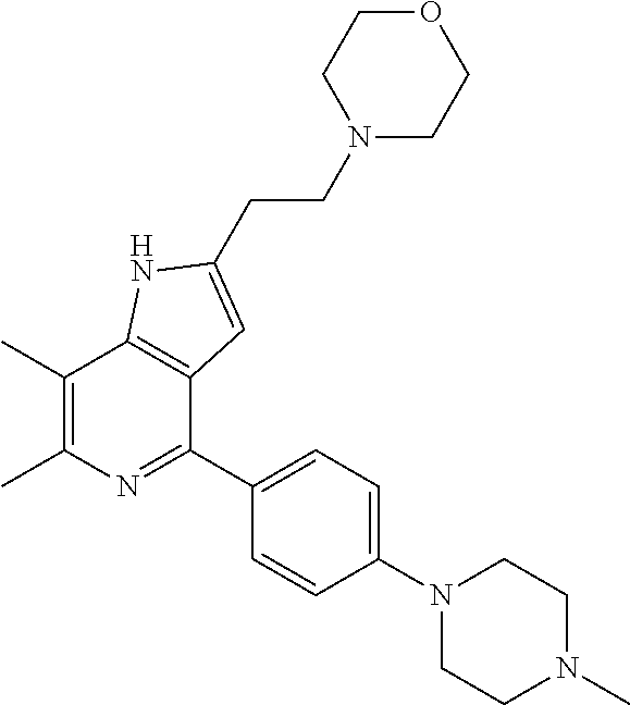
C1(C)=C(C)N=C(C2=CC=C(N3CCN(C)CC3)C=C2)C2=C1NC(CCN1CCOCC1)=C2
